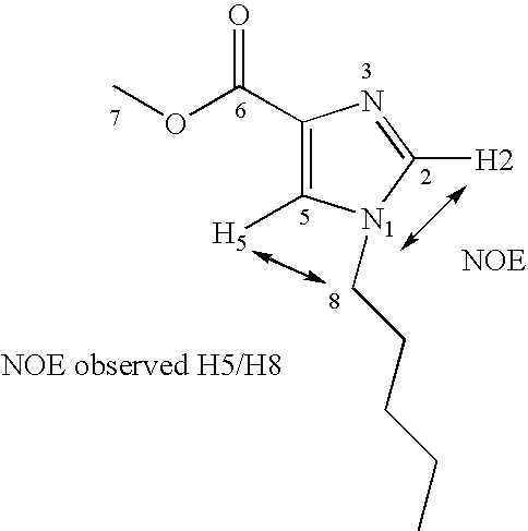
C1(C(OC)=O)=C([H5])[N1](CCCCC)C([H2])=N1
